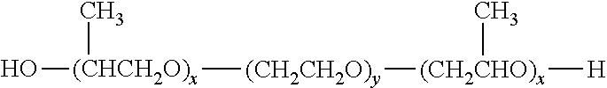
O[(CHCH2O)x]([(CH2CH2O)y][(CH2CHO)x]([H])C)C
